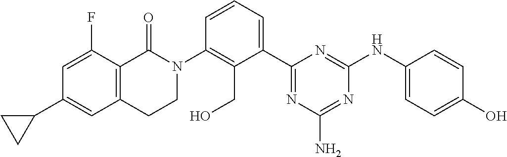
N1(C2=C(CO)C(C3=NC(N)=NC(NC4=CC=C(O)C=C4)=N3)=CC=C2)C(=O)C2=C(CC1)C=C(C1CC1)C=C2F
